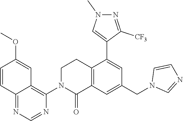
C1=CC2=NC=NC(N3C(=O)C4=C(CC3)C(C3=CN(C)N=C3[CF3])=CC(CN3C=NC=C3)=C4)=C2C=C1OC
